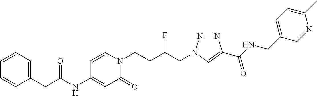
C(C(NC1=CC(=O)N(CCC(CN2N=NC(C(NCC3=CC=C(C)N=C3)=O)=C2)F)C=C1)=O)C1=CC=CC=C1
